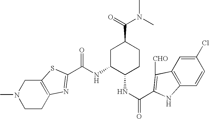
C12=C(CCN(C)C1)N=C(C(NC1C(NC(=O)C3=C([CHO])C4=C(C=CC(Cl)=C4)N3)CCC(C(=O)N(C)C)C1)=O)S2
